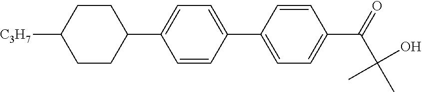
C1CC(C2=CC=C(C3=CC=C(C(=O)C(C)(O)C)C=C3)C=C2)CCC1[C3H7]
